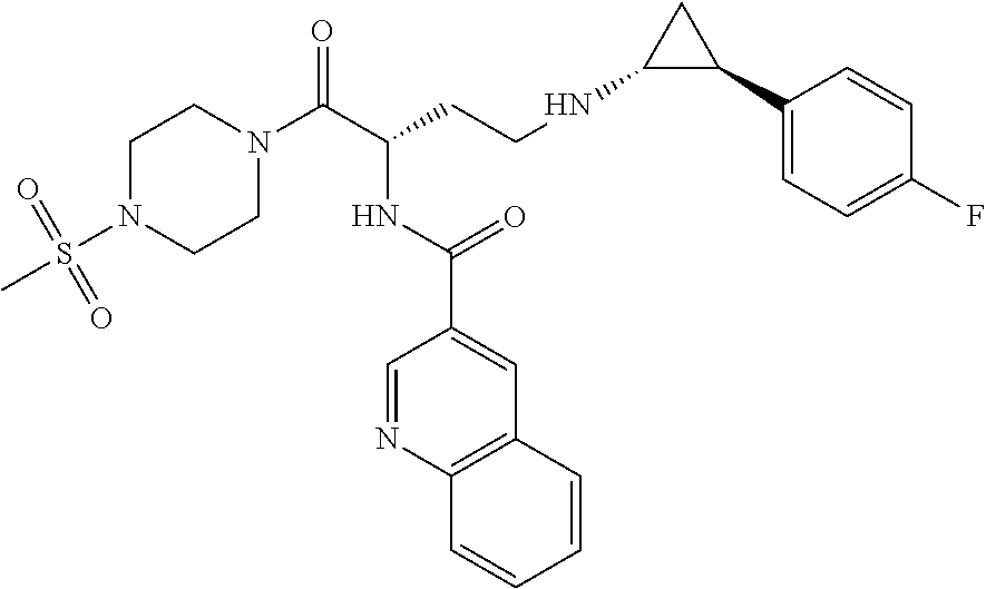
C1N(S(=O)(=O)C)CCN(C(C(CCNC2C(C3=CC=C(F)C=C3)C2)NC(C2=CC3=C(N=C2)C=CC=C3)=O)=O)C1
